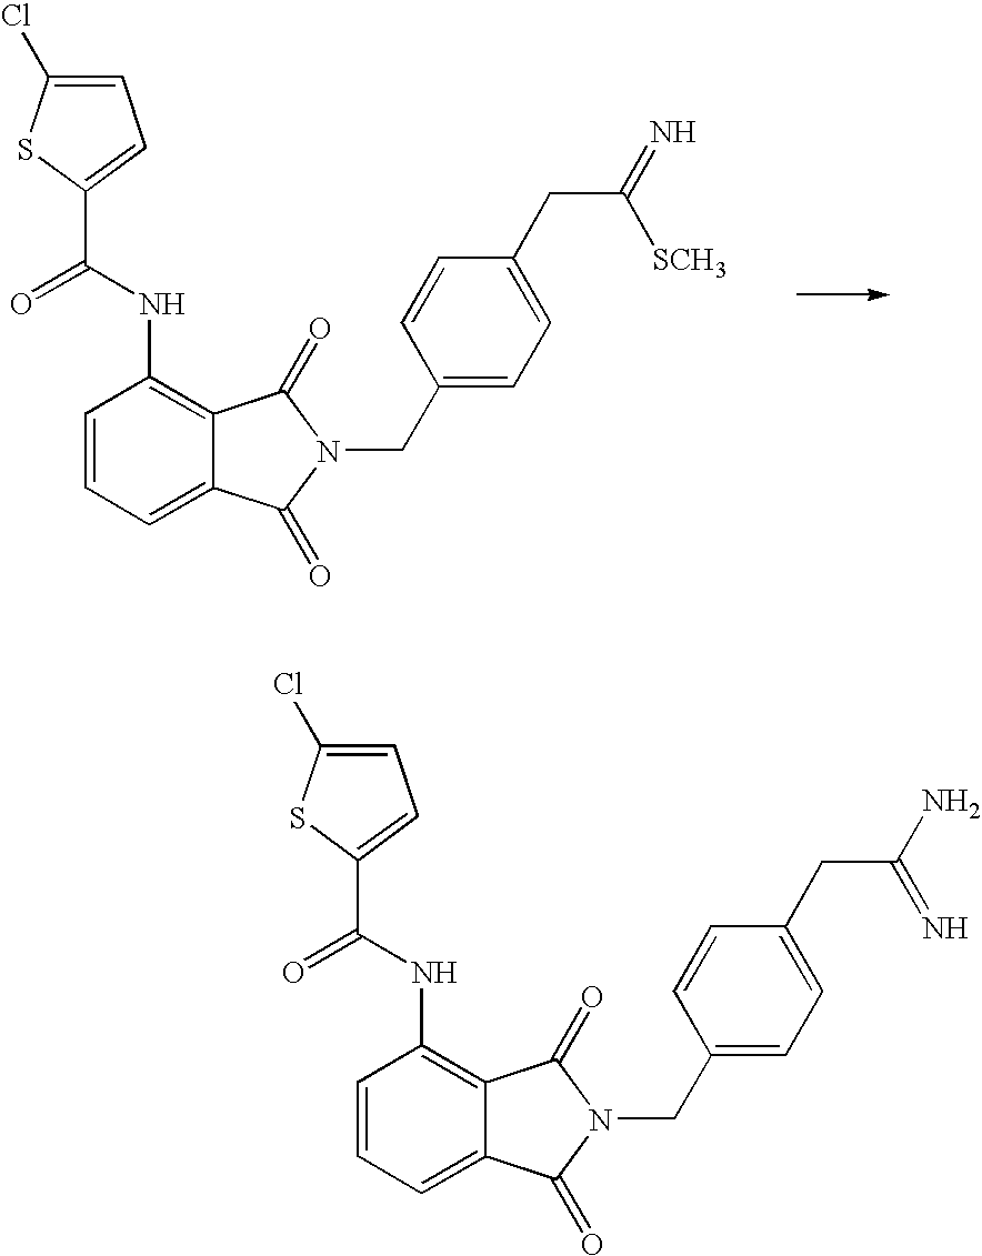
C1=CC=C2C(=C1NC(C1=CC=C(Cl)S1)=O)C(=O)N(CC1=CC=C(CC(=N)[SCH3])C=C1)C2=O.C1=CC=C2C(=C1NC(C1=CC=C(Cl)S1)=O)C(=O)N(CC1=CC=C(CC(=N)N)C=C1)C2=O
